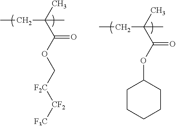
CCC(C)(C(OC[F2C][CF2][F3C])=O)C.CCC(C)(C(OC1CCCCC1)=O)C
